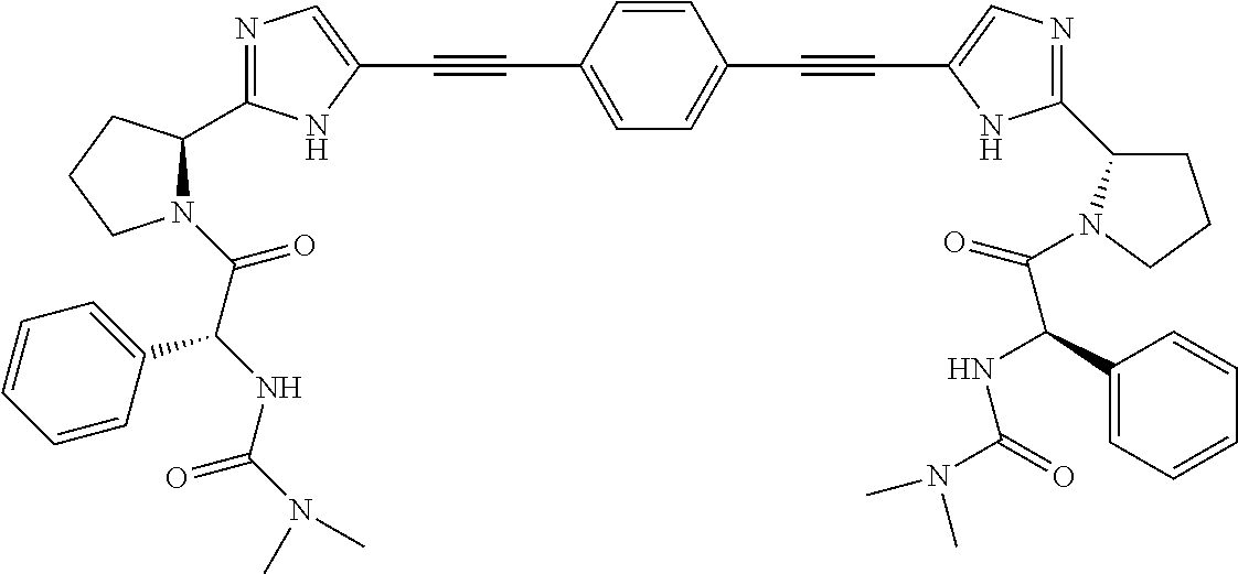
C1=C(C#CC2=CN=C(C3N(C(C(NC(N(C)C)=O)C4=CC=CC=C4)=O)CCC3)N2)C=CC(C#CC2=CN=C(C3CCCN3C(C(NC(N(C)C)=O)C3=CC=CC=C3)=O)N2)=C1
